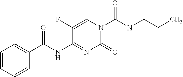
C1(=O)N(C(=O)NCCC)C=C(F)C(NC(C2=CC=CC=C2)=O)=N1
